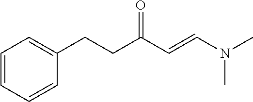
C1=CC=CC(CCC(C=CN(C)C)=O)=C1
